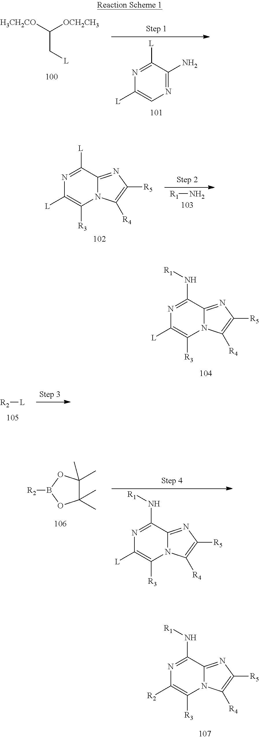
C(C[L])([H3CH2CO])[OCH2CH3].C1([L])=NC([L])=CN=C1N.C1([L])=NC([L])=C([R3])N2C1=NC([R5])=C2[R4].[R1]N.C1(N[R1])=NC([L])=C([R3])N2C1=NC([R5])=C2[R4].[R2][L].C1(C)(C)C(C)(C)OB([R2])O1.C1(N[R1])=NC([L])=C([R3])N2C1=NC([R5])=C2[R4].C1(N[R1])=NC([R2])=C([R3])N2C1=NC([R5])=C2[R4]
